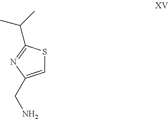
S1C=C(CN)N=C1C(C)C
